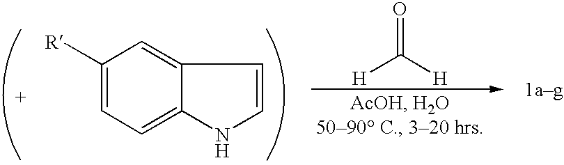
C1([R])=CC=C2C(=C1)C=CN2.[H]C([H])=O
